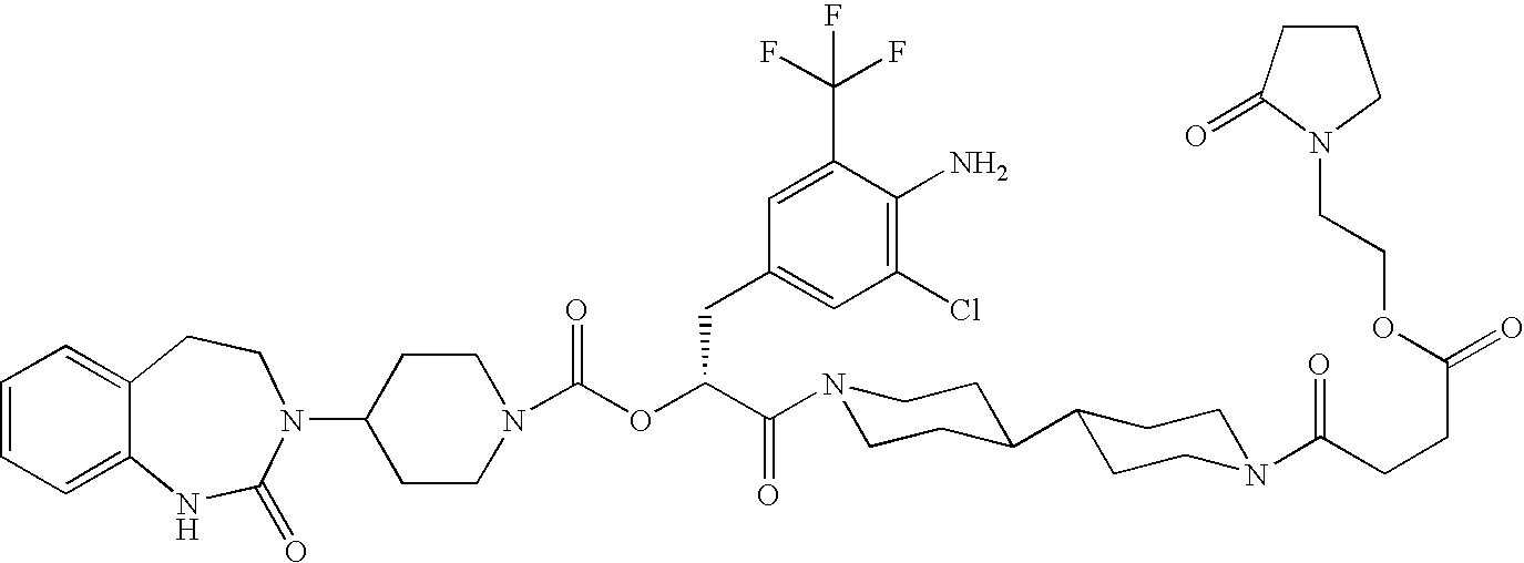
C1=CC=C2C(=C1)CCN(C1CCN(C(OC(C(N3CCC(C4CCN(C(CCC(=O)OCCN5C(=O)CCC5)=O)CC4)CC3)=O)CC3=CC(Cl)=C(N)C(C(F)(F)F)=C3)=O)CC1)C(=O)N2
